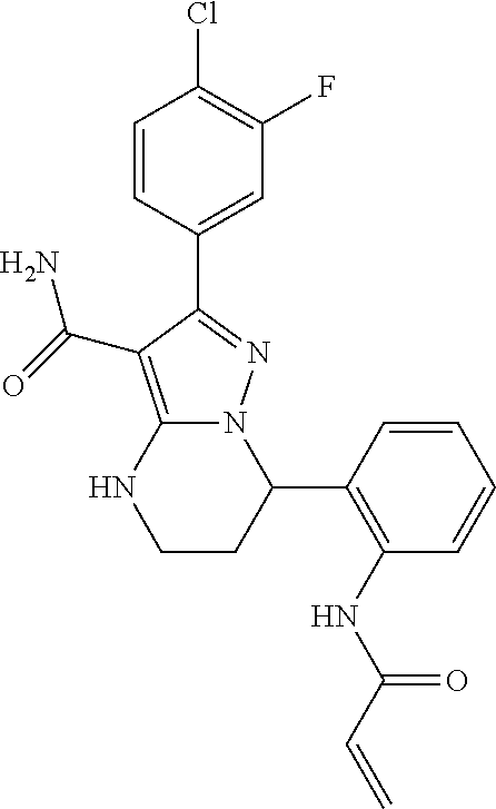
C1=CC(C2=NN3C(=C2C(N)=O)NCCC3C2=C(NC(C=C)=O)C=CC=C2)=CC(F)=C1Cl
